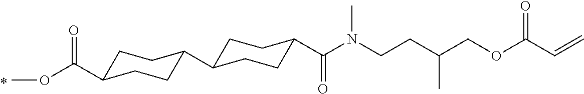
O=C(OC)C1CCC(C2CCC(C(N(CCC(COC(C=C)=O)C)C)=O)CC2)CC1
